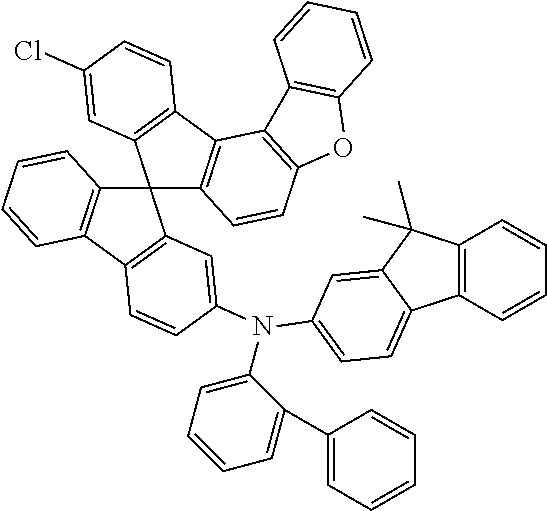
C12(C3=C(C4=C1C=C(N(C1=CC=CC=C1C1=CC=CC=C1)C1=CC=C5C6=C(C=CC=C6)C(C)(C)C5=C1)C=C4)C=CC=C3)C1=C(C3=C2C=C(Cl)C=C3)C2=C(C=C1)OC1=C2C=CC=C1
